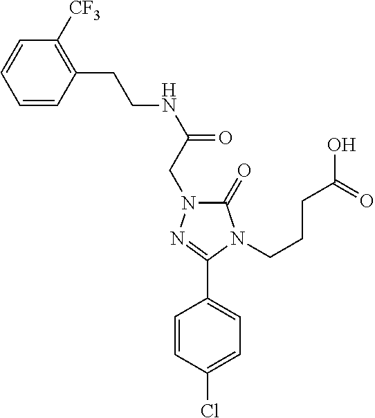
C(NC(=O)CN1C(=O)N(CCCC(O)=O)C(C2=CC=C(Cl)C=C2)=N1)CC1=C([CF3])C=CC=C1
